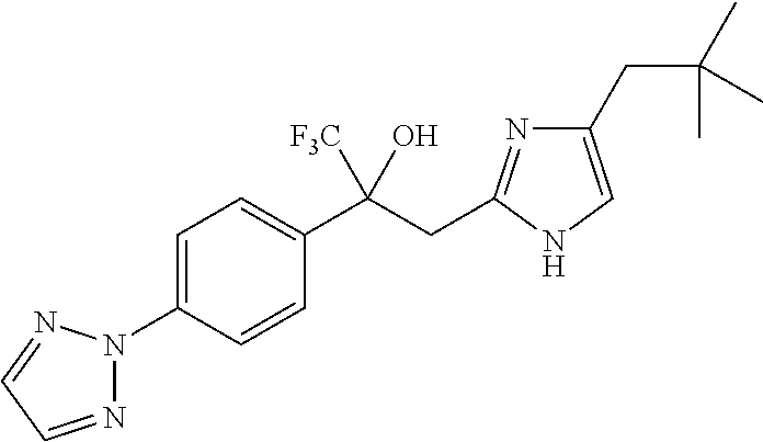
N1=CC=NN1C1=CC=C(C(CC2=NC(CC(C)(C)C)=CN2)([F3C])O)C=C1
